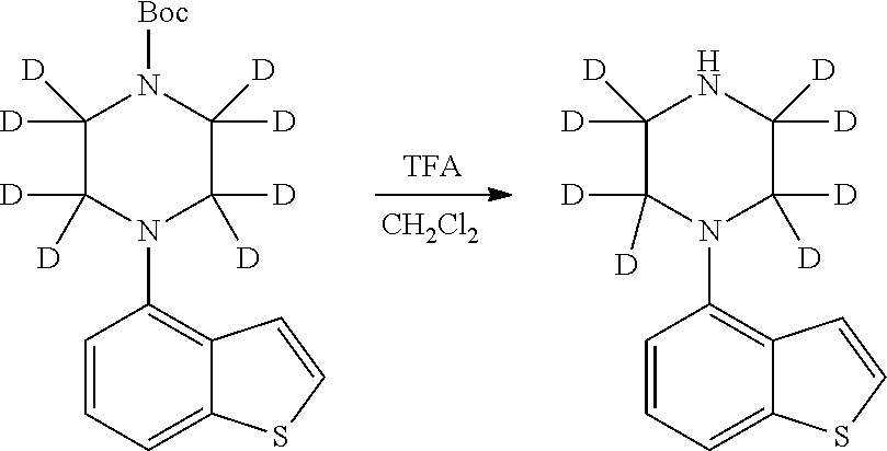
[CH2Cl2].C1=CC=C2C(=C1N1C([D])([D])C([D])([D])N([Boc])C([D])([D])C1([D])[D])C=CS2.C1=CC=C2C(=C1N1C([D])([D])C([D])([D])NC([D])([D])C1([D])[D])C=CS2
